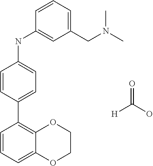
C1=CC(C2=C3C(=CC=C2)OCCO3)=CC=C1NC1=CC(CN(C)C)=CC=C1.[H]C(O)=O
